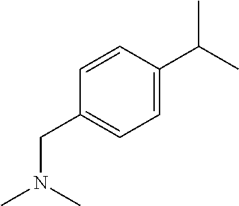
C1=C(C(C)C)C=CC(CN(C)C)=C1
